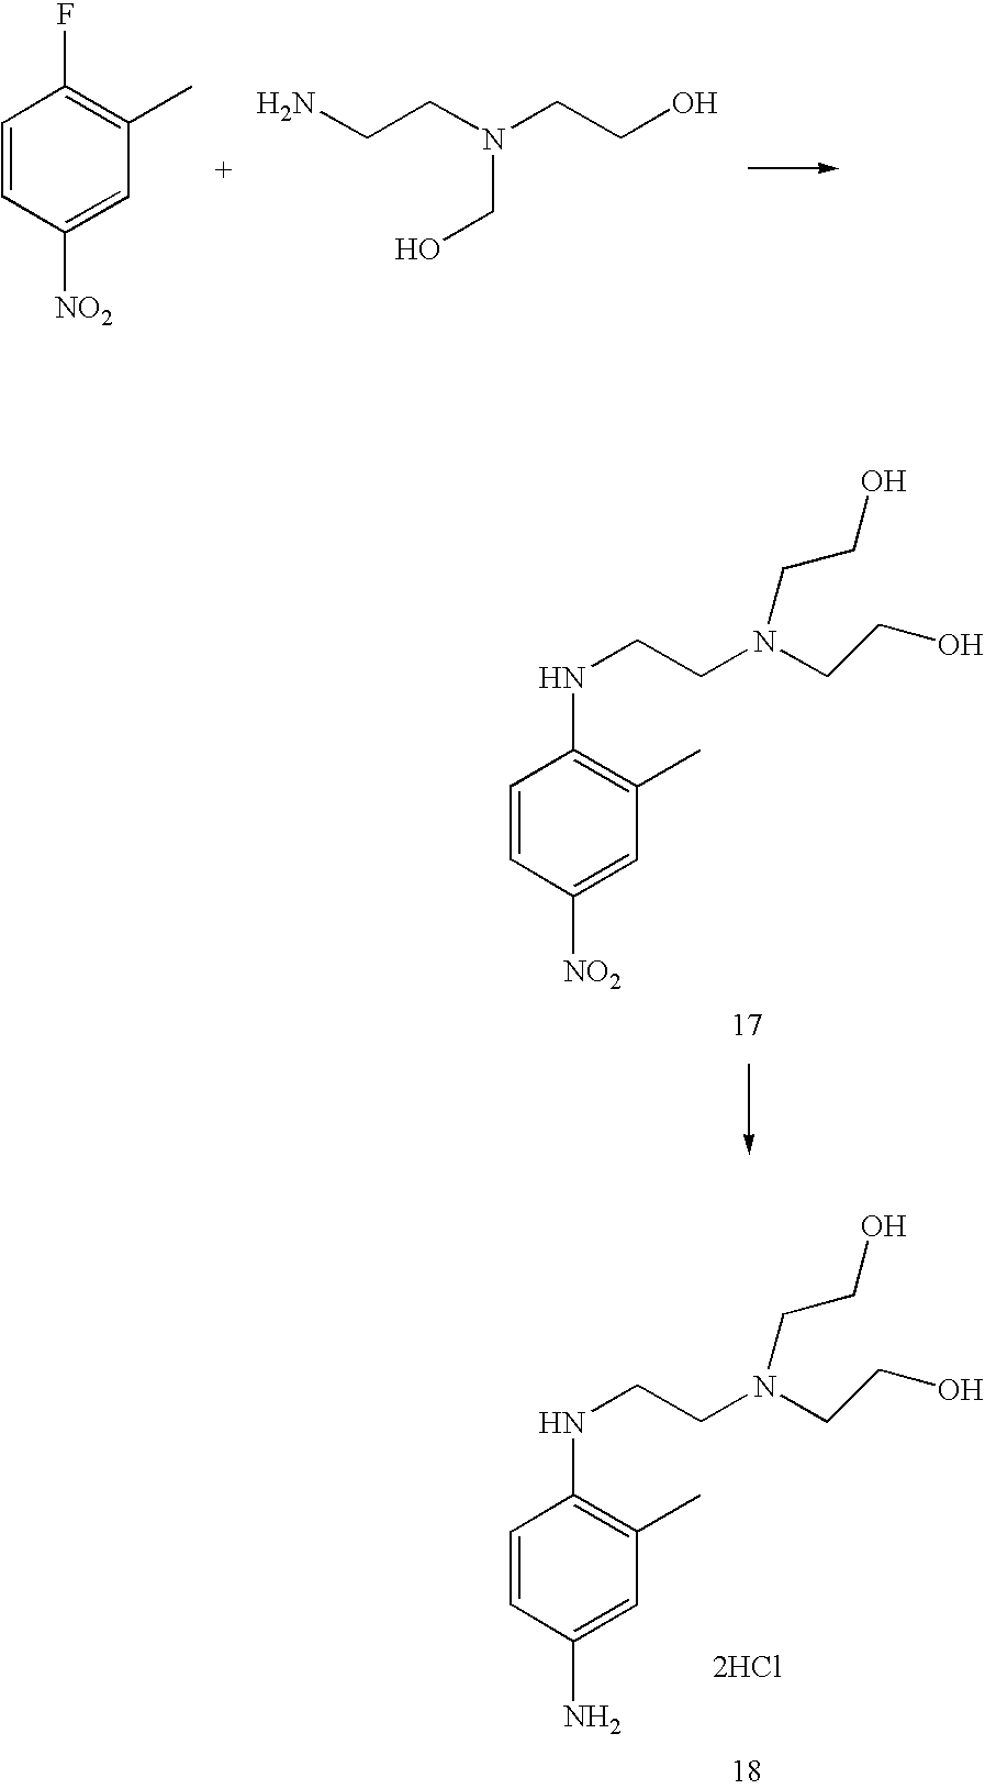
C1=CC([NO2])=CC(C)=C1F.NCCN(CCO)CO.C1=CC([NO2])=CC(C)=C1NCCN(CCO)CCO.C1=CC(N)=CC(C)=C1NCCN(CCO)CCO.[2HCl]
